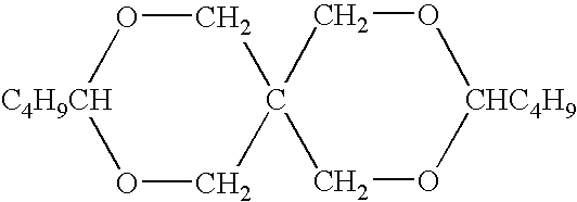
C1O[C4H9CH]OCC12CO[CHC4H9]OC2
